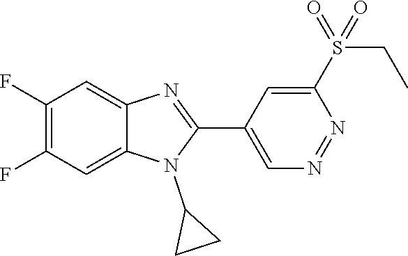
C1(F)=C(F)C=C2C(=C1)N=C(C1=CN=NC(S(=O)(CC)=O)=C1)N2C1CC1
